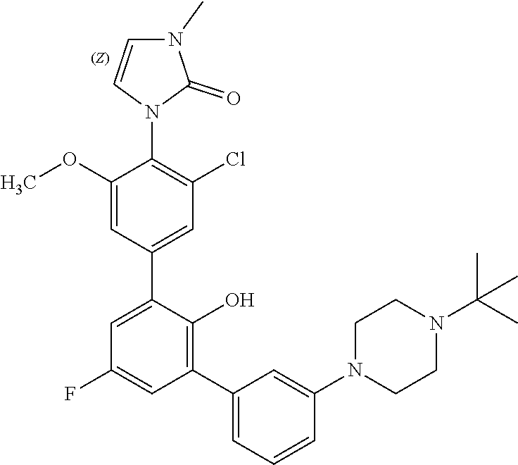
C1=C(C2=CC(Cl)=C(N3C(=O)N(C)C=C3)C(OC)=C2)C(O)=C(C2=CC=CC(N3CCN(C(C)(C)C)CC3)=C2)C=C1F
